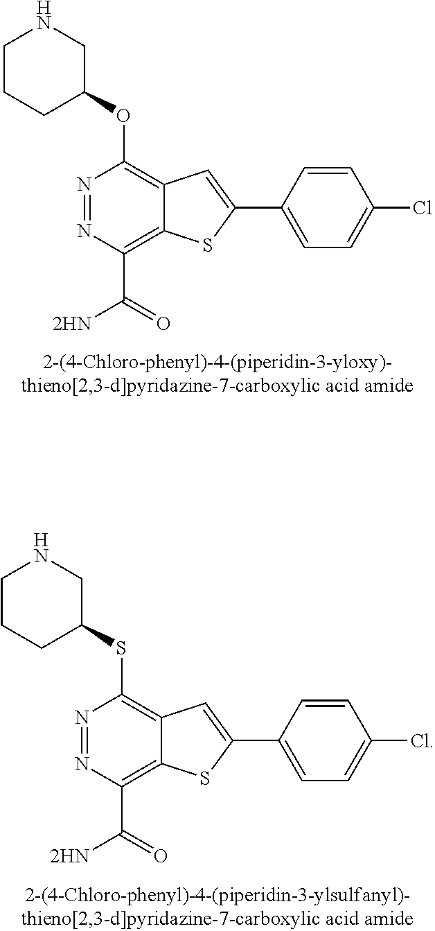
N1=NC(C(=O)[2HN])=C2C(=C1OC1CNCCC1)C=C(C1=CC=C(Cl)C=C1)S2.N1=NC(C(=O)[2HN])=C2C(=C1SC1CNCCC1)C=C(C1=CC=C(Cl)C=C1)S2
